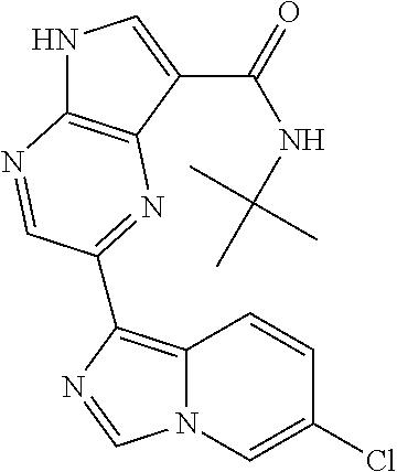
N1C2=C(C(C(=O)NC(C)(C)C)=C1)N=C(C1=C3N(C=C(Cl)C=C3)C=N1)C=N2
